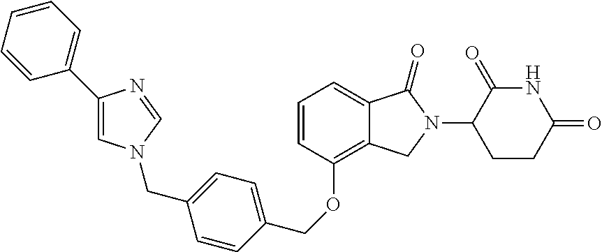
C1=CC(OCC2=CC=C(CN3C=C(C4=CC=CC=C4)N=C3)C=C2)=C2C(=C1)C(=O)N(C1CCC(=O)NC1=O)C2
